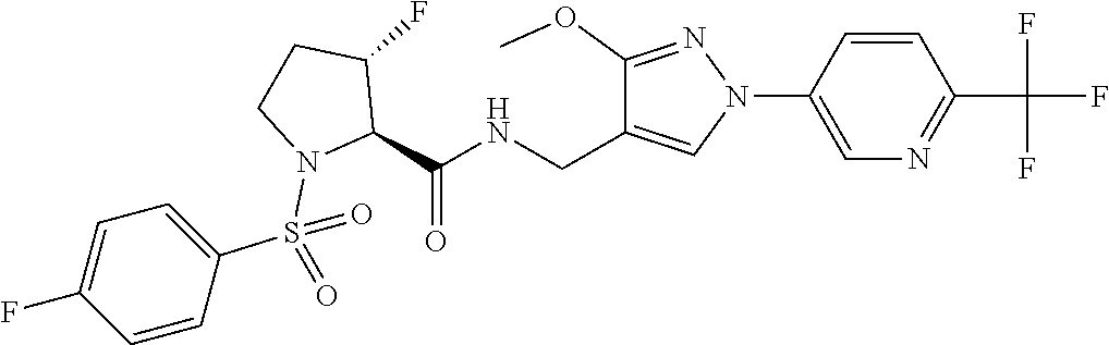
C1CN(S(C2=CC=C(F)C=C2)(=O)=O)C(C(NCC2=CN(C3=CN=C(C(F)(F)F)C=C3)N=C2OC)=O)C1F
